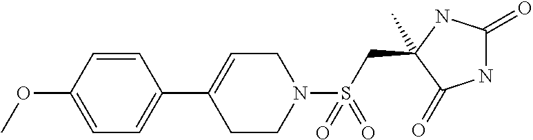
C1=C(C2=CCN(S(CC3(C)C(=O)NC(=O)N3)(=O)=O)CC2)C=CC(OC)=C1
